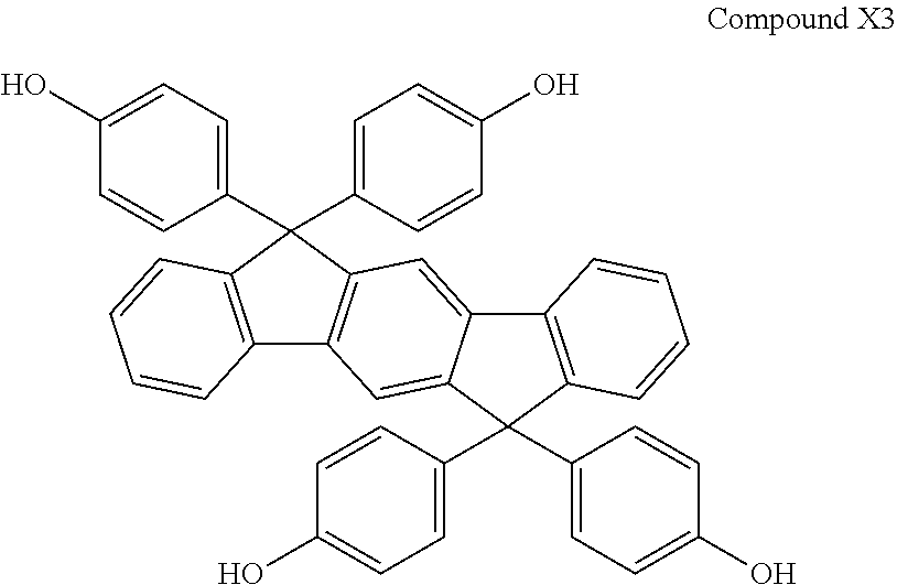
C12=C(C=CC=C1)C(C1=CC=C(O)C=C1)(C1=CC=C(O)C=C1)C1=C2C=C2C(=C1)C1=C(C=CC=C1)C2(C1=CC=C(O)C=C1)C1=CC=C(O)C=C1
